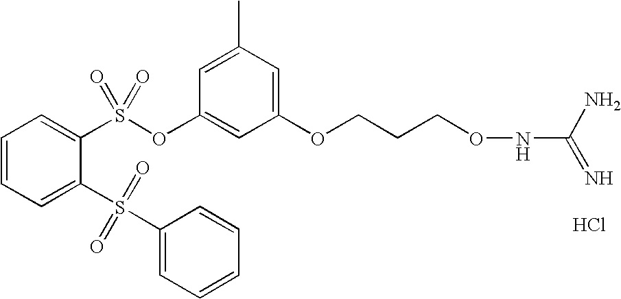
C1=CC=C(S(=O)(=O)C2=CC=CC=C2)C(S(OC2=CC(OCCCONC(N)=N)=CC(C)=C2)(=O)=O)=C1.Cl
